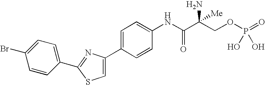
C1=C(C2=CC=C(NC(=O)C(N)([Me])COP(=O)(O)O)C=C2)N=C(C2=CC=C(Br)C=C2)S1
